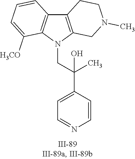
N1(CC(C2=CC=NC=C2)(C)O)C2=C(C3=C1C([OCH3])=CC=C3)CCN(C)C2
